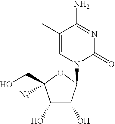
C1(O)C(O)C(N2C(=O)N=C(N)C(C)=C2)OC1(CO)[N3]
